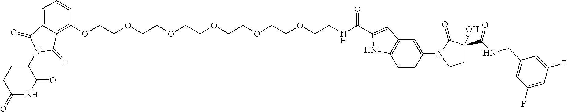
C(COCCOCCOCCNC(C1=CC2=C(N1)C=CC(N1CCC(C(NCC3=CC(F)=CC(F)=C3)=O)(O)C1=O)=C2)=O)OCCOCCOC1=C2C(=CC=C1)C(=O)N(C1CCC(=O)NC1=O)C2=O
